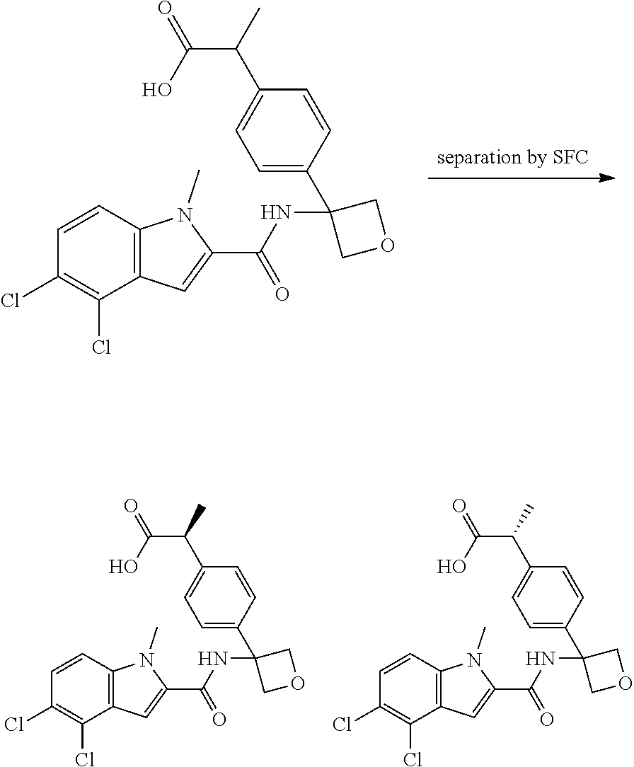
[separation by SFC].C12=C(C(Cl)=C(Cl)C=C1)C=C(C(=O)NC1(C3=CC=C(C(C(=O)O)C)C=C3)COC1)N2C.C12=C(C(Cl)=C(Cl)C=C1)C=C(C(=O)NC1(C3=CC=C(C(C(=O)O)C)C=C3)COC1)N2C.C12=C(C(Cl)=C(Cl)C=C1)C=C(C(=O)NC1(C3=CC=C(C(C(=O)O)C)C=C3)COC1)N2C
